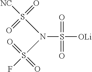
N(S([OLi])(=O)=O)(S([NC])(=O)=O)S(F)(=O)=O
